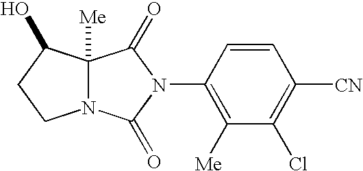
N12C([Me])(C(O)CC1)C(=O)N(C1=C([Me])C(Cl)=C([CN])C=C1)C2=O
